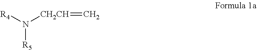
[R5]N([R4])[CH2CH]=C
